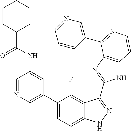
C1=C(C2=CC=C3C(=C2F)C(C2=NC4=C(N2)C=CN=C4C2=CN=CC=C2)=NN3)C=C(NC(C2CCCCC2)=O)C=N1
